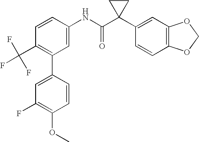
C1=CC(NC(C2(C3=CC4=C(C=C3)OCO4)CC2)=O)=CC(C2=CC(F)=C(OC)C=C2)=C1C(F)(F)F
